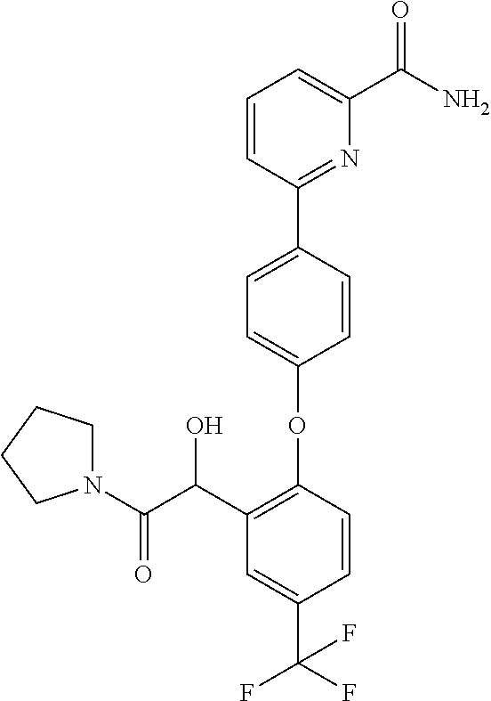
C1=CC(C2=NC(C(N)=O)=CC=C2)=CC=C1OC1=C(C(C(N2CCCC2)=O)O)C=C(C(F)(F)F)C=C1
